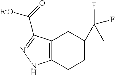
C12=C(CCC3(C1)CC3(F)F)NN=C2C(=O)[EtO]
